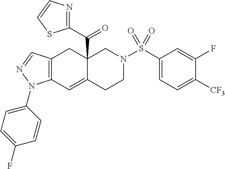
C12(C(C3=NC=CS3)=O)C(=CC3=C(C1)C=NN3C1=CC=C(F)C=C1)CCN(S(C1=CC=C([CF3])C(F)=C1)(=O)=O)C2
